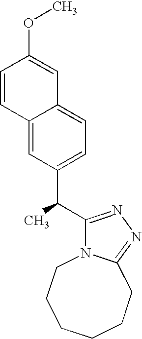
C12=CC(C(C3=NN=C4N3CCCCCC4)C)=CC=C1C=C(OC)C=C2
